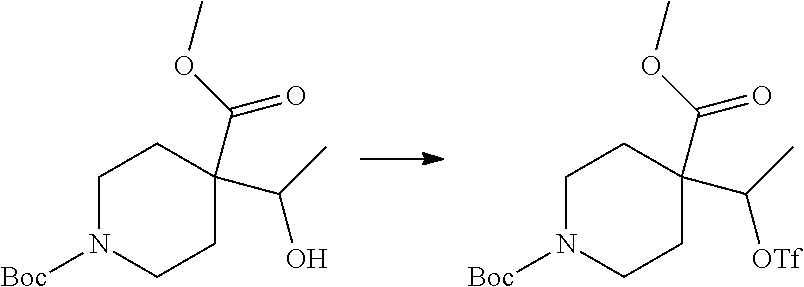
C1N([Boc])CCC(C(C)O)(C(=O)OC)C1.C1N([Boc])CCC(C(C)[OTf])(C(=O)OC)C1
